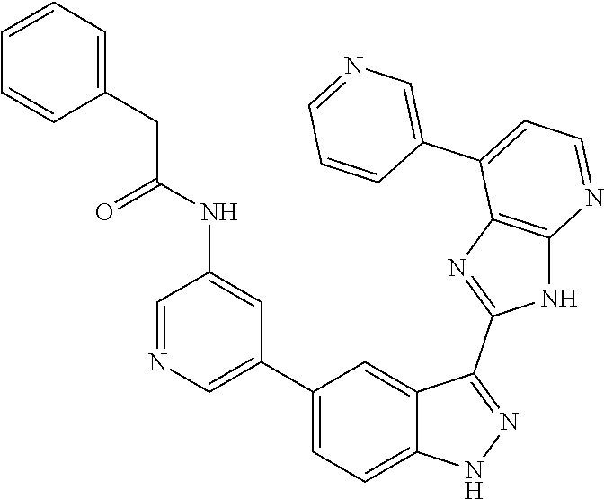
C1=NC=C(C2=CC=C3C(=C2)C(C2=NC4=C(N2)N=CC=C4C2=CN=CC=C2)=NN3)C=C1NC(CC1=CC=CC=C1)=O
